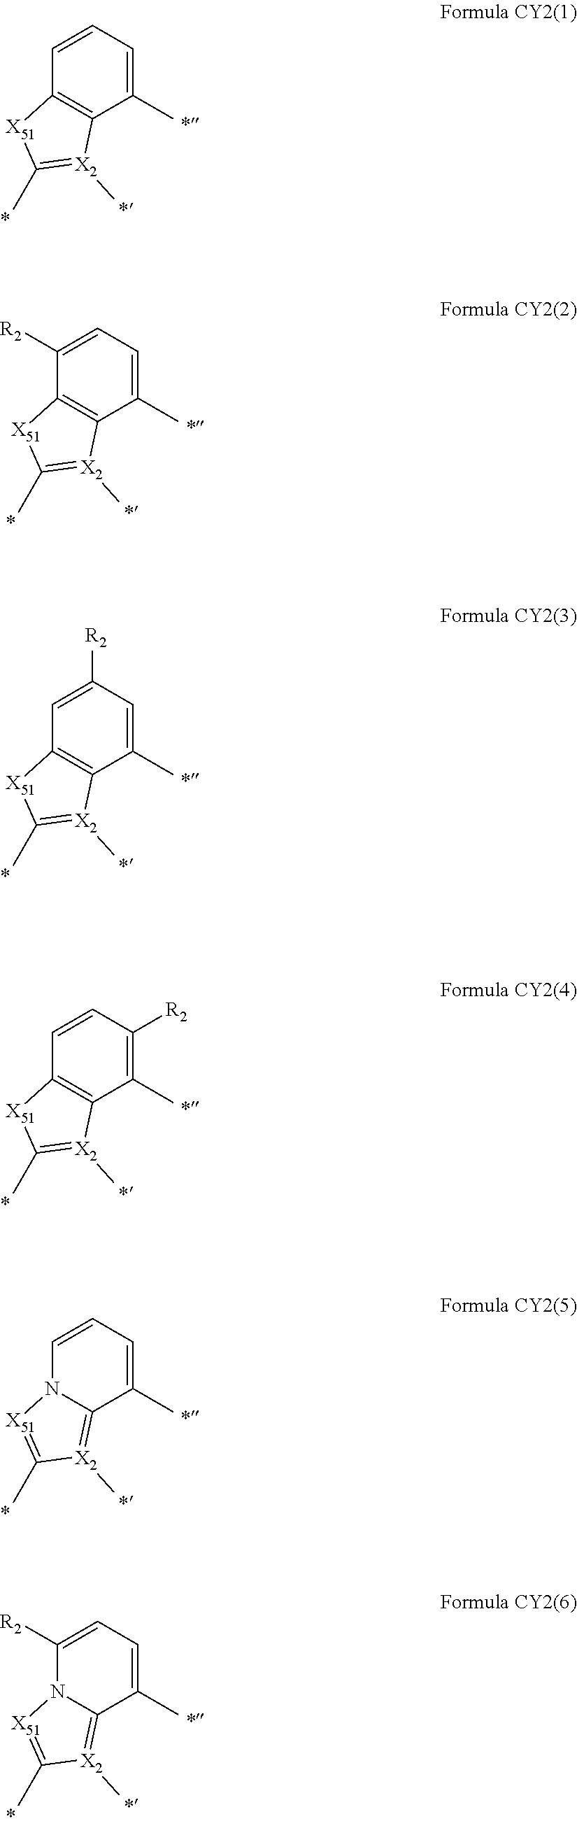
C1(C)=CC=CC2=C1[X2](C)=C(C)[X51]2.C1(C)=CC=C([R2])C2=C1[X2](C)=C(C)[X51]2.C1(C)=CC([R2])=CC2=C1[X2](C)=C(C)[X51]2.C1(C)=C([R2])C=CC2=C1[X2](C)=C(C)[X51]2.C1(C)=CC=CN2C1=[X2](C)C(C)=[X51]2.C1(C)=CC=C([R2])N2C1=[X2](C)C(C)=[X51]2
